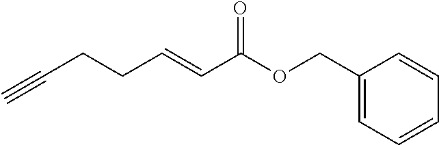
C1=C(COC(C=CCCC#C)=O)C=CC=C1
